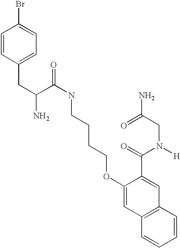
C(C1=CC=C(Br)C=C1)C(C(NCCCCOC1=CC2=C(C=C1C(=O)N([H])CC(N)=O)C=CC=C2)=O)N
